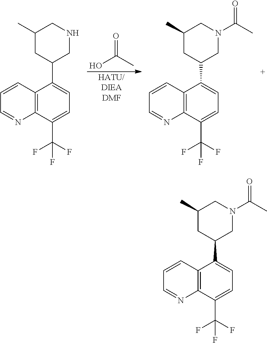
[HATU/DIEADMF].O=C(C)O.C1=CC2=C(N=C1)C(C(F)(F)F)=CC=C2C1CNCC(C)C1.C1=CC2=C(N=C1)C(C(F)(F)F)=CC=C2C1CN(C(C)=O)CC(C)C1.C1=CC2=C(N=C1)C(C(F)(F)F)=CC=C2C1CN(C(C)=O)CC(C)C1
